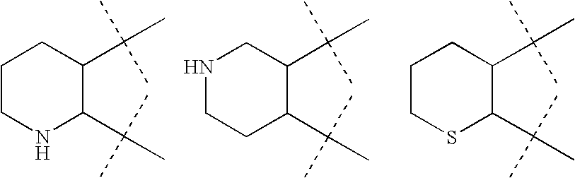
C1CNC(C(C)(C)C)C(C(C)(C)C)C1.N1CCC(C(C)(C)C)C(C(C)(C)C)C1.C1CSC(C(C)(C)C)C(C(C)(C)C)C1
